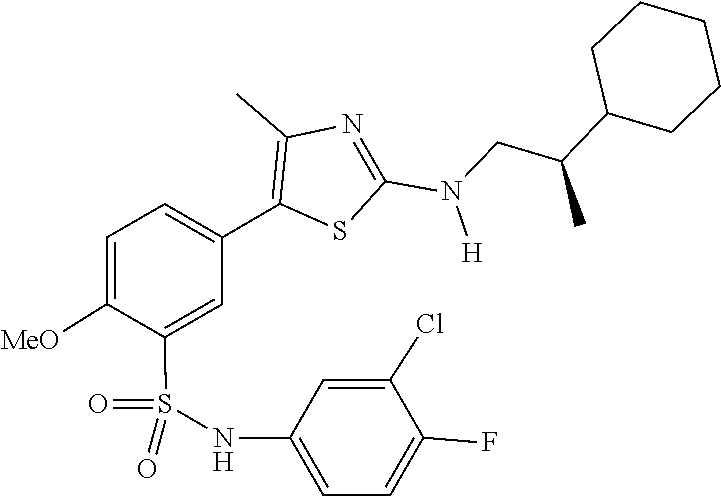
C(C(C)C1CCCCC1)N(C1=NC(C)=C(C2=CC=C([MeO])C(S(=O)(NC3=CC=C(F)C(Cl)=C3)=O)=C2)S1)[H]
